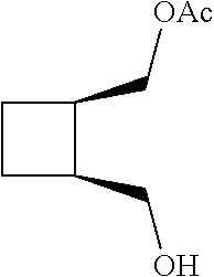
C1(C[OAc])CCC1CO
